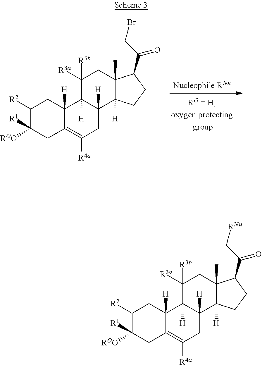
C1([R2])C([R1])([ROO])CC2=C([R4a])CC3([H])C([H])(C2([H])C1)C([R3a])([R3b])CC1(C)C3([H])CCC1C(CBr)=O.C1([R2])C([R1])([ROO])CC2=C([R4a])CC3([H])C([H])(C2([H])C1)C([R3a])([R3b])CC1(C)C3([H])CCC1C(C[RNu])=O
